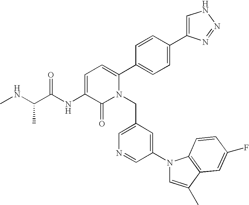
C1=C(NC(C(NC)C)=O)C(=O)N(CC2=CN=CC(N3C=C(C)C4=C3C=CC(F)=C4)=C2)C(C2=CC=C(C3=CNN=N3)C=C2)=C1
